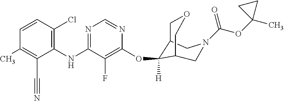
C1(NC2=NC=NC(OC3([H])C4COCC3CN(C(OC3(C)CC3)=O)C4)=C2F)=C(Cl)C=CC(C)=C1C#N
